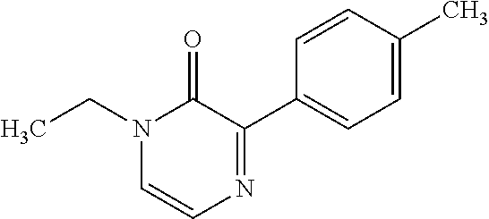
N1(CC)C=CN=C(C2=CC=C(C)C=C2)C1=O
